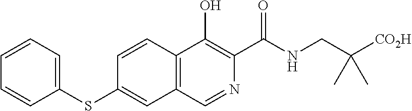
C1=C(SC2=CC3=C(C=C2)C(O)=C(C(NCC([CO2H])(C)C)=O)N=C3)C=CC=C1
